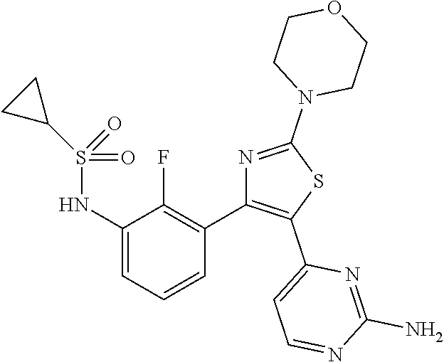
C1(NS(=O)(=O)C2CC2)=CC=CC(C2=C(C3=CC=NC(N)=N3)SC(N3CCOCC3)=N2)=C1F
